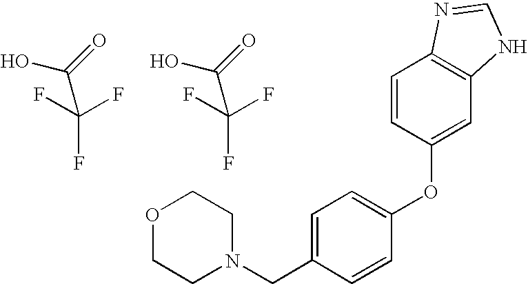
OC(=O)C(F)(F)F.N1(CC2=CC=C(OC3=CC4=C(C=C3)N=CN4)C=C2)CCOCC1.OC(=O)C(F)(F)F
